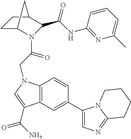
C12=C(N(CC(=O)N3C4CCC(C3C(NC3=NC(C)=CC=C3)=O)C4)C=C1C(=O)N)C=CC(C1=CN=C3N1CCCC3)=C2
